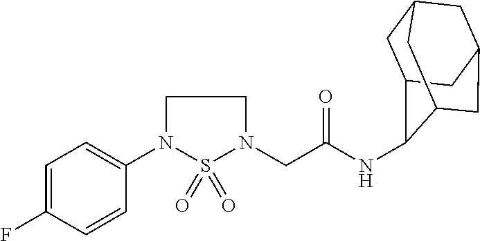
C1(N2CCN(CC(=O)NC3C4CC5CC(CC3C5)C4)S2(=O)=O)=CC=C(F)C=C1
